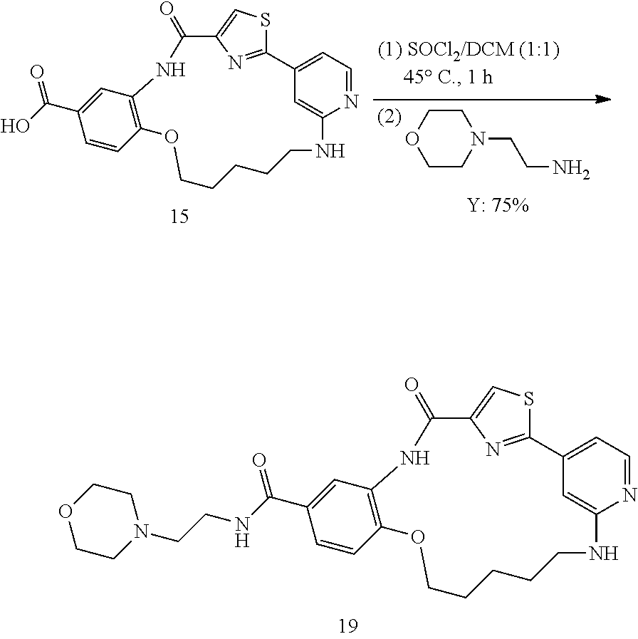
C12=NC(=CS1)C(=O)NC1=C(C=CC(C(NCCN3CCOCC3)=O)=C1)OCCCCCNC1=CC2=CC=N1.C12=NC(=CS1)C(=O)NC1=C(C=CC(C(O)=O)=C1)OCCCCCNC1=CC2=CC=N1.C1COCCN1CCN
